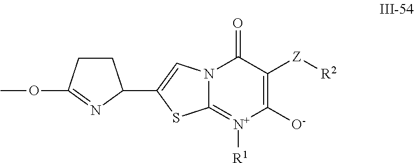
N12C(=[N+]([R1])C([O-])=C([Z][R2])C1=O)SC(C1CCC(OC)=N1)=C2
